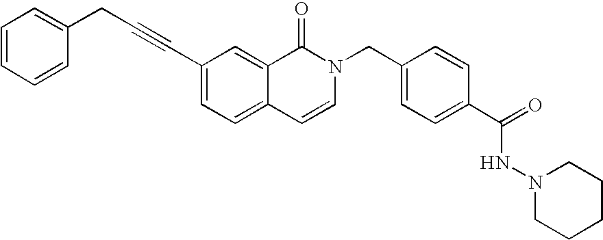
C1=CC=CC(CC#CC2=CC=C3C(=C2)C(=O)N(CC2=CC=C(C(=O)NN4CCCCC4)C=C2)C=C3)=C1
